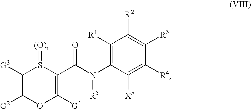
C1([G3])C([G2])OC([G1])=C(C(N(C2=C([R1])C([R2])=C([R3])C([R4])=C2[X5])[R5])=O)S1=[(O)n]
